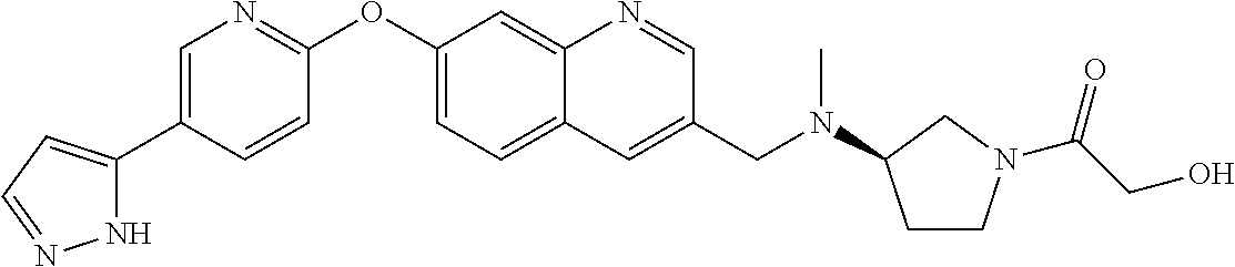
N1C(C2=CN=C(OC3=CC=C4C(=C3)N=CC(CN(C)C3CCN(C(CO)=O)C3)=C4)C=C2)=CC=N1
